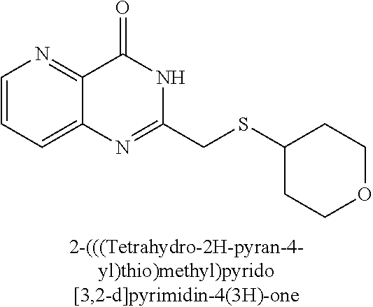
C1=CN=C2C(=C1)N=C(CSC1CCOCC1)NC2=O
